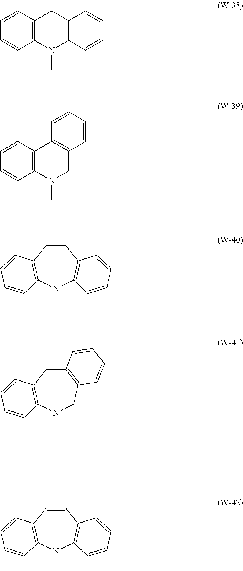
C12=C(N(C)C3=C(C1)C=CC=C3)C=CC=C2.C12=C(N(C)CC3=C1C=CC=C3)C=CC=C2.C1CC2=C(N(C)C3=C1C=CC=C3)C=CC=C2.C12=C(CN(C)C3=C(C1)C=CC=C3)C=CC=C2.C1=CC2=C(N(C)C3=C1C=CC=C3)C=CC=C2
